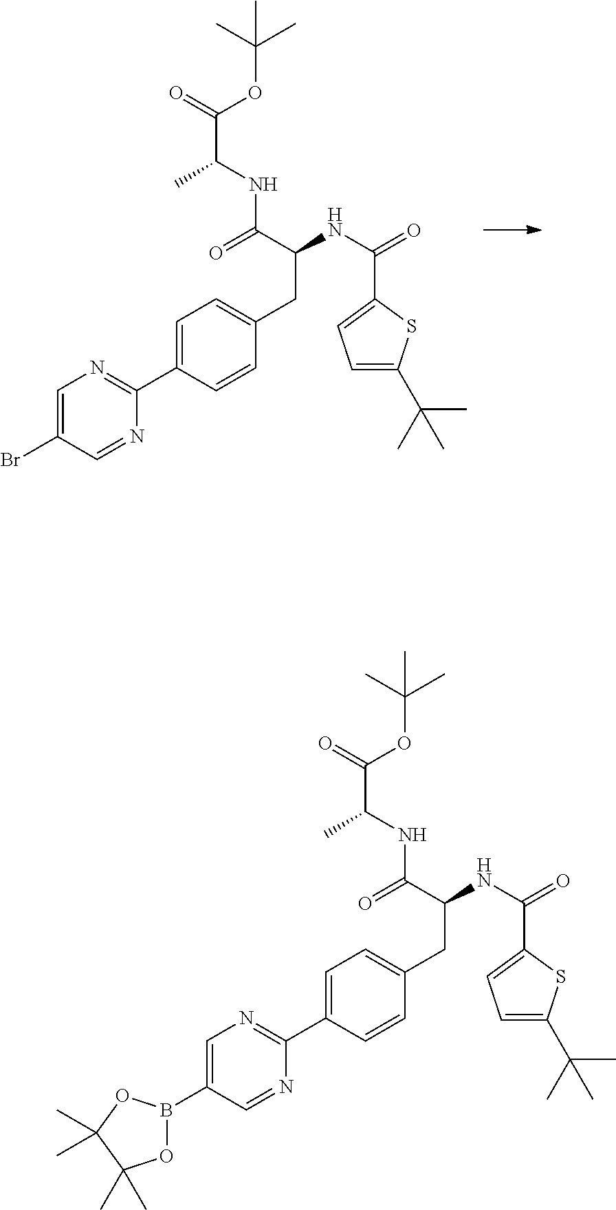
C1=C(Br)C=NC(C2=CC=C(CC(NC(=O)C3=CC=C(C(C)(C)C)S3)C(NC(C(OC(C)(C)C)=O)C)=O)C=C2)=N1.C1=C(B2OC(C)(C)C(C)(C)O2)C=NC(C2=CC=C(CC(NC(=O)C3=CC=C(C(C)(C)C)S3)C(NC(C(OC(C)(C)C)=O)C)=O)C=C2)=N1
